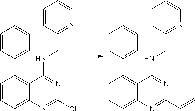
C1=CC(CNC2=NC(Cl)=NC3=CC=CC(C4=CC=CC=C4)=C23)=NC=C1.C1=CC(CNC2=NC(C=C)=NC3=CC=CC(C4=CC=CC=C4)=C23)=NC=C1
